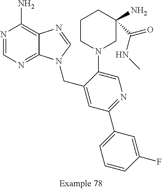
N1=C(C2=CC=CC(F)=C2)C=C(CN2C3=NC=NC(N)=C3N=C2)C(N2CC(N)(C(=O)NC)CCC2)=C1
